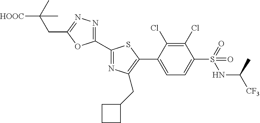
C1(C2=NC(CC3CCC3)=C(C3=CC=C(S(NC([CF3])C)(=O)=O)C(Cl)=C3Cl)S2)=NN=C(CC(C)([HOOC])C)O1
